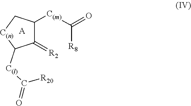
C1(=[R2])C([C(m)]C(=O)[R8])C[C(n)]C1[C(l)]C(=O)[R20].[A]
